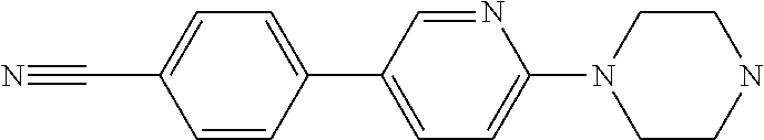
C1(C2=CC=C(N3CCNCC3)N=C2)=CC=C(C#N)C=C1
